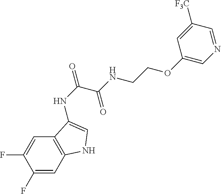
C1=C(F)C(F)=CC2=C1C(NC(=O)C(=O)NCCOC1=CN=CC([F3C])=C1)=CN2
